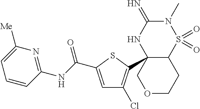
C12C(C3=C(Cl)C=C(C(NC4=NC([Me])=CC=C4)=O)S3)(NC(=N)N(C)S1(=O)=O)COCC2
